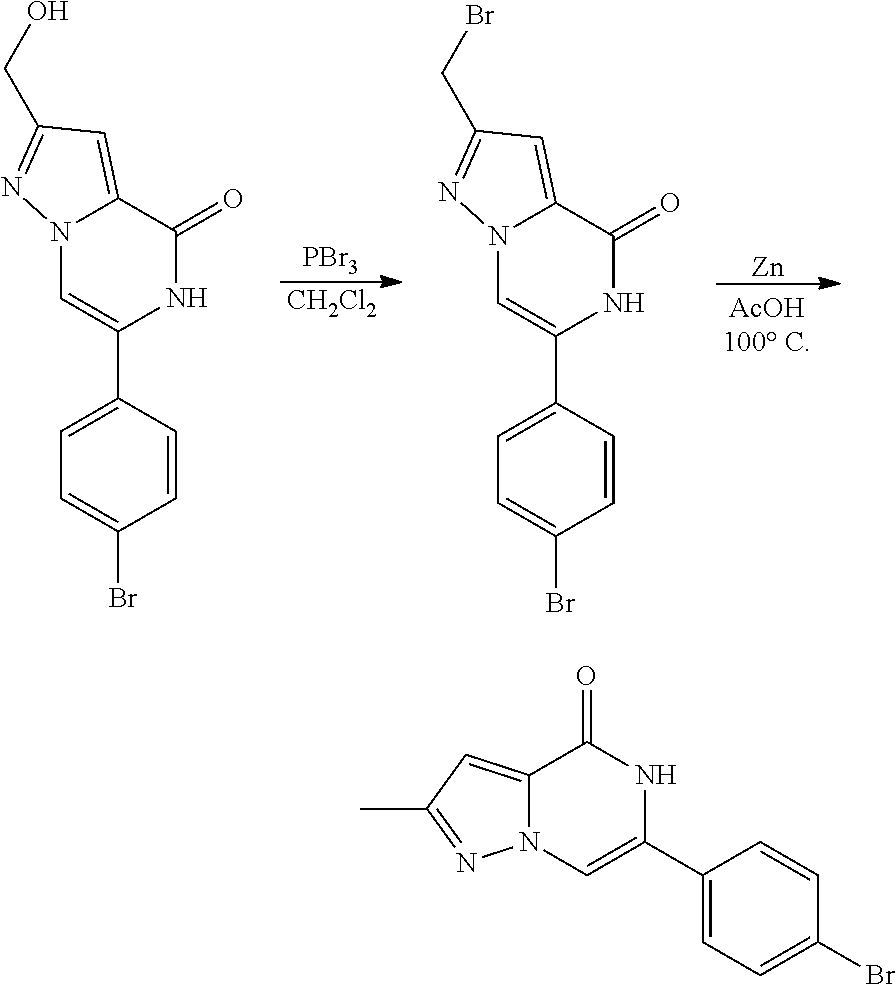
N12C=C(C3=CC=C(Br)C=C3)NC(=O)C1=CC(CO)=N2.[PBr3].[CH2Cl2].N12C=C(C3=CC=C(Br)C=C3)NC(=O)C1=CC(CBr)=N2.[Zn].C12=CC(C)=NN1C=C(C1=CC=C(Br)C=C1)NC2=O
